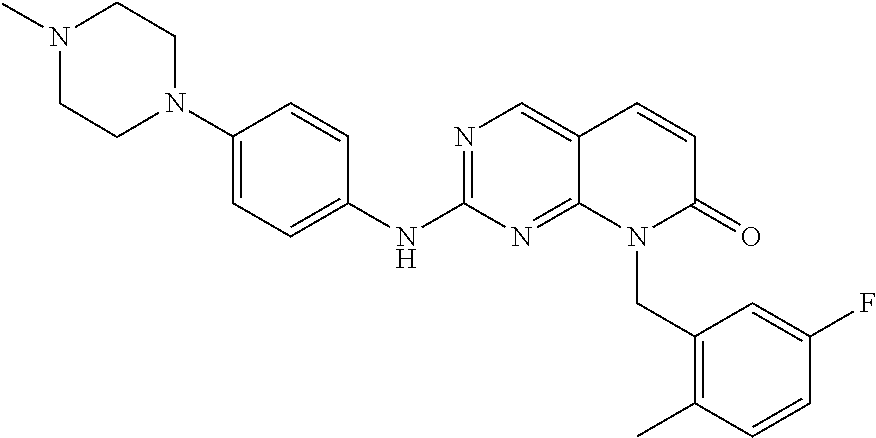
N1=C(NC2=CC=C(N3CCN(C)CC3)C=C2)N=C2C(=C1)C=CC(=O)N2CC1=C(C)C=CC(F)=C1
